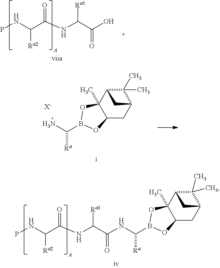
PNC(C(NC(C(O)=O)[Ra1])=O)[Ra2].C1(C)(C)C2C3(C)C(CC1C2)OB(C(N)[Ra])O3.[X-].C1(C)(C)C2C3(C)C(CC1C2)OB(C(NC(C(NC(C(NP)[Ra2])=O)[Ra1])=O)[Ra])O3
